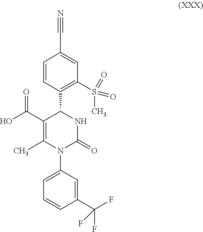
C1=CC(C2C(C(O)=O)=C(C)N(C3=CC=CC(C(F)(F)F)=C3)C(=O)N2)=C(S(=O)(C)=O)C=C1C#N
